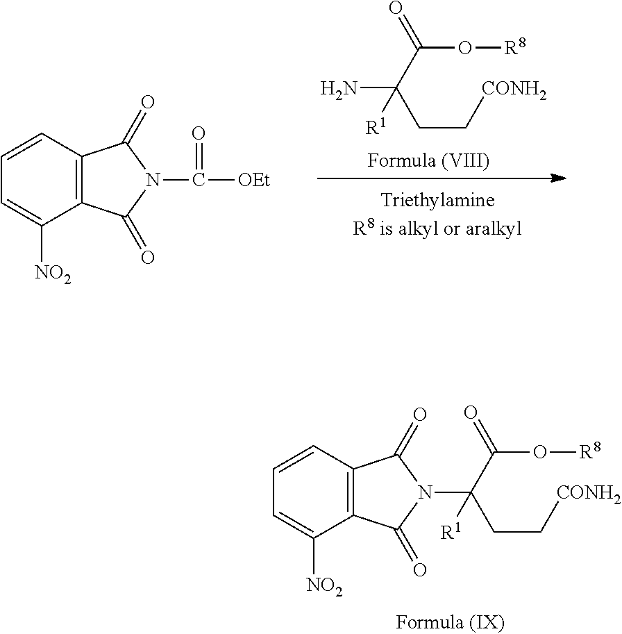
C(C[CONH2])C(C(O[R8])=O)(N)[R1].C12=C(C=CC=C1[NO2])C(=O)N(C(=O)[OEt])C2=O.C12=C(C=CC=C1[NO2])C(=O)N(C(CC[CONH2])(C(O[R8])=O)[R1])C2=O
